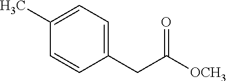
C1(C)=CC=C(CC(=O)[OCH3])C=C1
